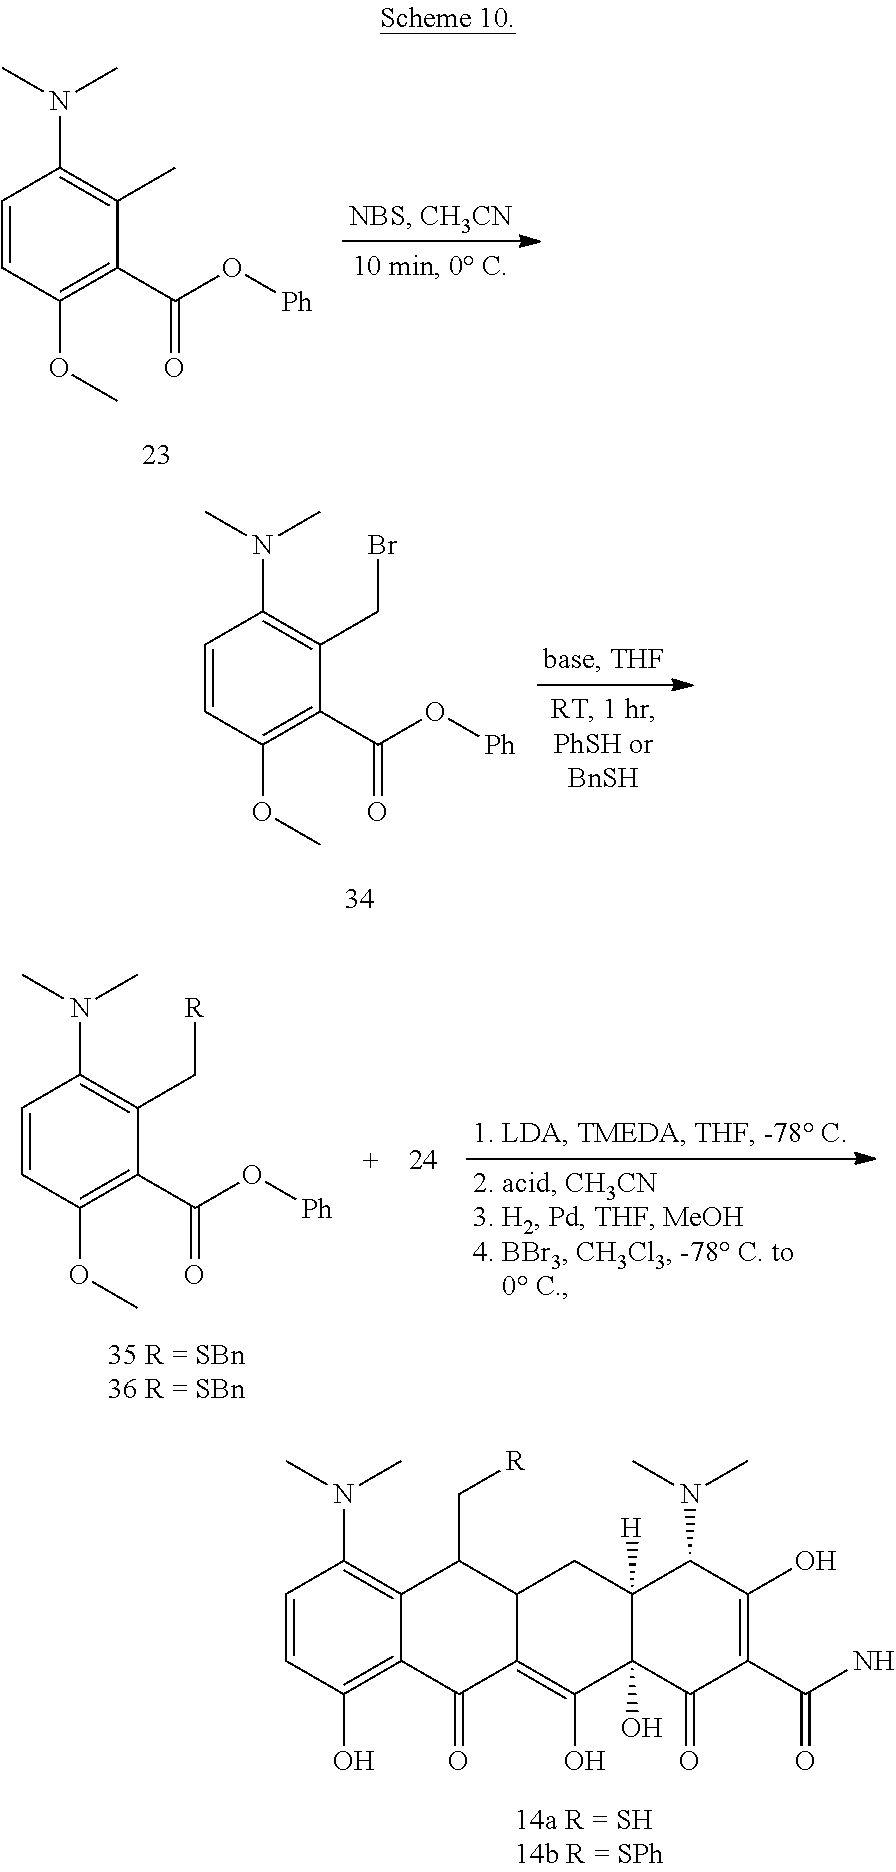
C1=CC(OC)=C(C(O[Ph])=O)C(C)=C1N(C)C.C1=CC(OC)=C(C(O[Ph])=O)C(CBr)=C1N(C)C.C1=CC(OC)=C(C(O[Ph])=O)C(C[R])=C1N(C)C.C1=CC(O)=C2C(=C1N(C)C)C(C[R])C1C(=C(O)C3(O)C([H])(C1)C(N(C)C)C(O)=C(C(N)=O)C3=O)C2=O
